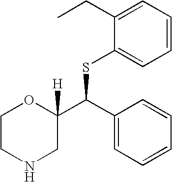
C1(CC)=CC=CC=C1SC(C1([H])OCCNC1)C1=CC=CC=C1
